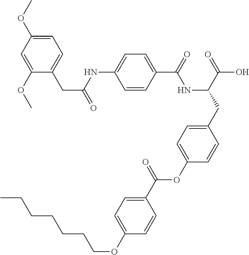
C1=CC(C(=O)NC(CC2=CC=C(OC(C3=CC=C(OCCCCCCC)C=C3)=O)C=C2)C(=O)O)=CC=C1NC(CC1=CC=C(OC)C=C1OC)=O
